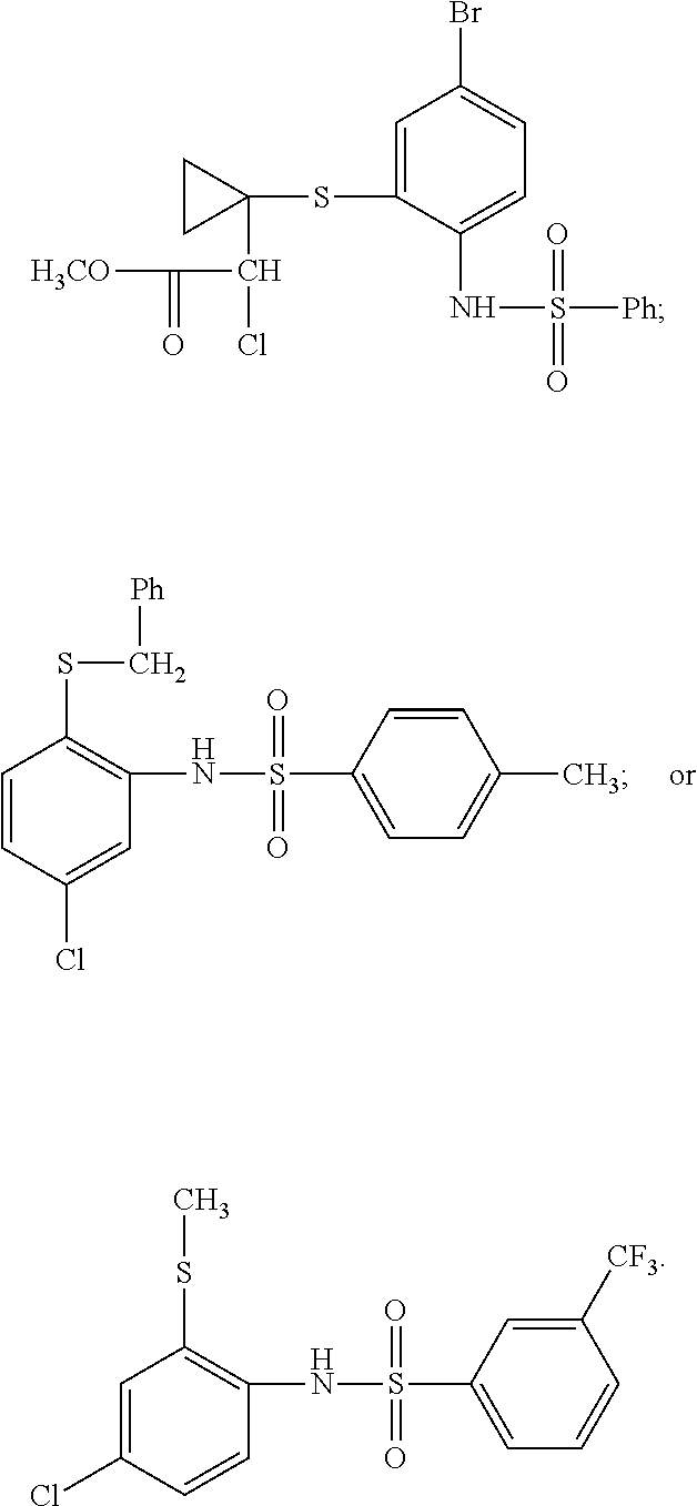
C1=CC(Cl)=CC(NS(C2=CC=C(C)C=C2)(=O)=O)=C1SC[Ph].C1=C(SC2(C(Cl)C([H3CO])=O)CC2)C(NS([Ph])(=O)=O)=CC=C1Br.C1=C(Cl)C=CC(NS(C2=CC=CC([CF3])=C2)(=O)=O)=C1SC
